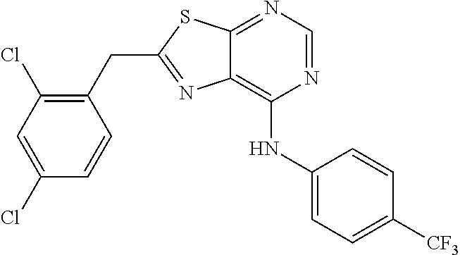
C1(CC2=NC3=C(NC4=CC=C([CF3])C=C4)N=CN=C3S2)=C(Cl)C=C(Cl)C=C1
